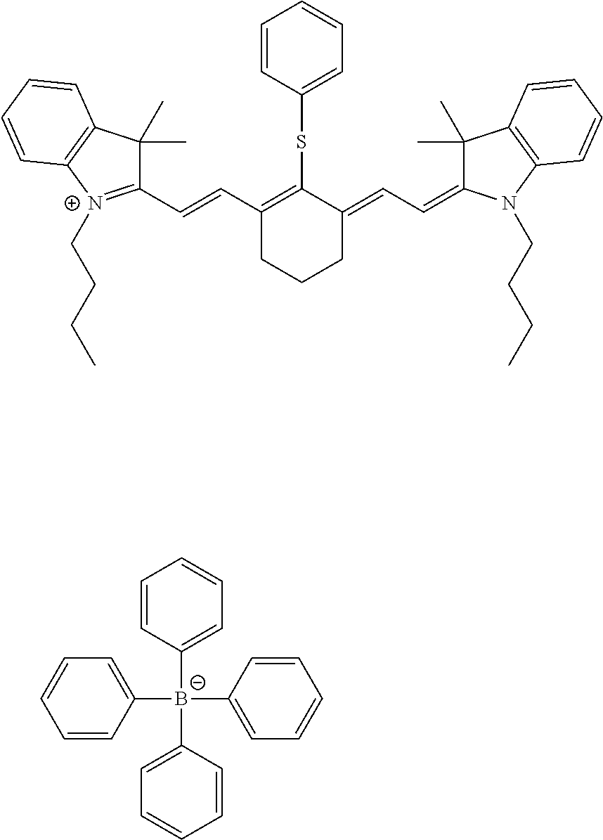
C1(C=CC2=C(SC3=CC=CC=C3)C(=CC=C3C(C)(C)C4=C(N3CCCC)C=CC=C4)CCC2)=[N+](CCCC)C2=C(C1(C)C)C=CC=C2.C1=CC([B-](C2=CC=CC=C2)(C2=CC=CC=C2)C2=CC=CC=C2)=CC=C1
